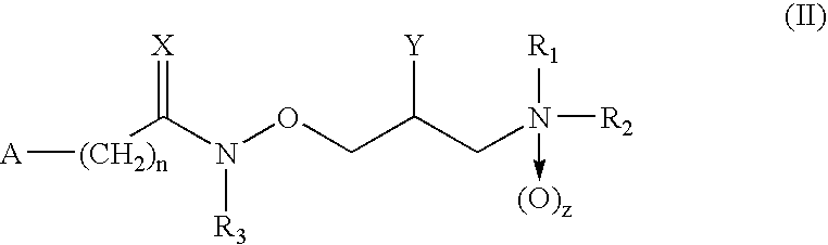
[A][(CH2)n]C(N(OCC(CN([R2])([R1])->[(O)z])[Y])[R3])=[X]
